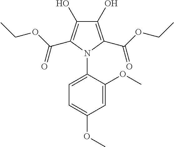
C1(O)=C(C(OCC)=O)N(C2=CC=C(OC)C=C2OC)C(C(OCC)=O)=C1O
